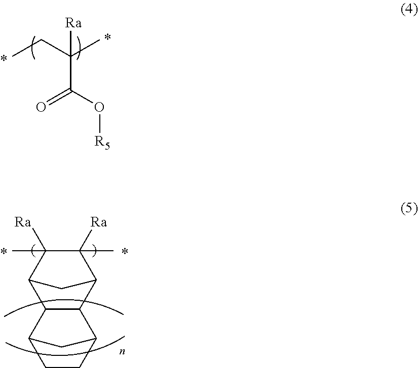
CCC(C)([Ra])C(O[R5])=O.C1([Ra])(C)C([Ra])(C)C2C3C(C1C2)C1CCC3C1
